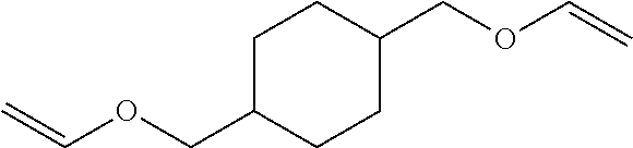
C1(COC=C)CCC(COC=C)CC1
